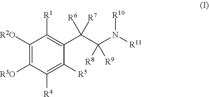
C1([R2O])=C([R3O])C([R4])=C([R5])C(C(C(N([R11])[R10])([R8])[R9])([R6])[R7])=C1[R1]
